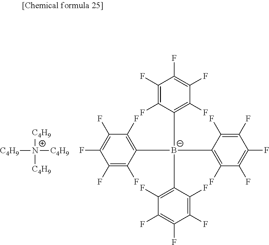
C1(F)=C([B-](C2=C(F)C(F)=C(F)C(F)=C2F)(C2=C(F)C(F)=C(F)C(F)=C2F)C2=C(F)C(F)=C(F)C(F)=C2F)C(F)=C(F)C(F)=C1F.[C4H9][N+]([C4H9])([C4H9])[C4H9]
